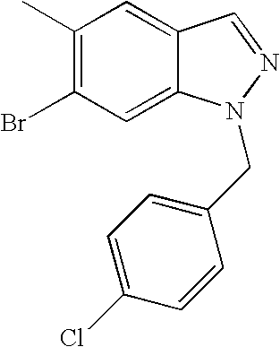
C1(C)=C(Br)C=C2C(=C1)C=NN2CC1=CC=C(Cl)C=C1
